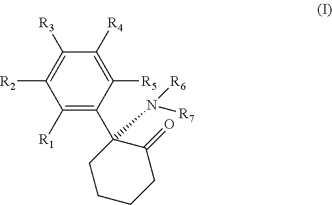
C1([R1])=C(C2(N([R6])[R7])CCCCC2=O)C([R5])=C([R4])C([R3])=C1[R2]
